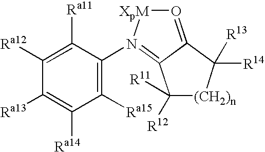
C1([Ra15])=C(N2=C3C(=O[XpM]2)C([R14])([R13])[(CH2)n]C3([R12])[R11])C([Ra11])=C([Ra12])C([Ra13])=C1[Ra14]
